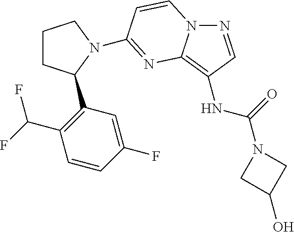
C1CC(C2=C(C(F)F)C=CC(F)=C2)N(C2=NC3=C(NC(N4CC(O)C4)=O)C=NN3C=C2)C1
